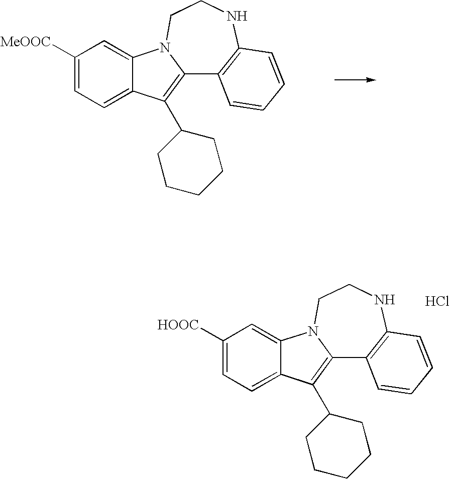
C1([MeOOC])=CC=C2C(=C1)N1C(=C2C2CCCCC2)C2=C(NCC1)C=CC=C2.C1([HOOC])=CC=C2C(=C1)N1C(=C2C2CCCCC2)C2=C(NCC1)C=CC=C2.Cl
